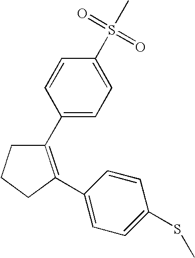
C1(C2=CC=C(S(=O)(=O)C)C=C2)=C(C2=CC=C(SC)C=C2)CCC1
